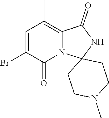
C1=C(Br)C(=O)N2C(=C1C)C(=O)NC21CCN(C)CC1
